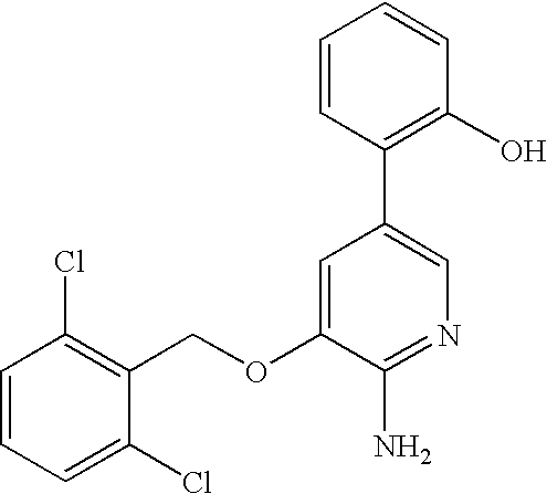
C1=CC=C(Cl)C(COC2=CC(C3=C(O)C=CC=C3)=CN=C2N)=C1Cl
